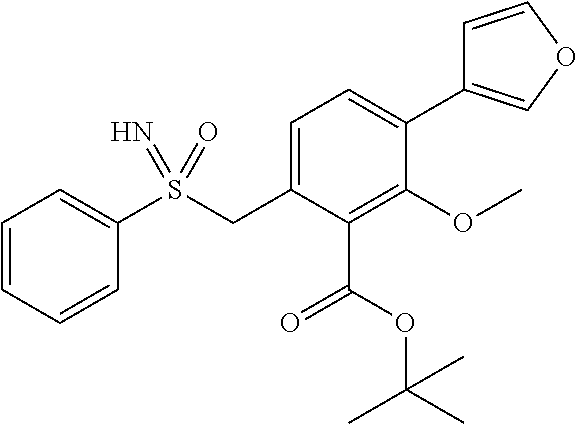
C1=CC=CC(S(CC2=CC=C(C3=COC=C3)C(OC)=C2C(OC(C)(C)C)=O)(=N)=O)=C1
